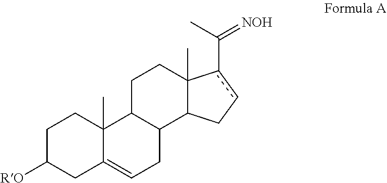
C12(C)C(C3C(CC1)C1(C)C(=CC3)CC([RO])CC1)Ccc2C(C)=[NOH]
